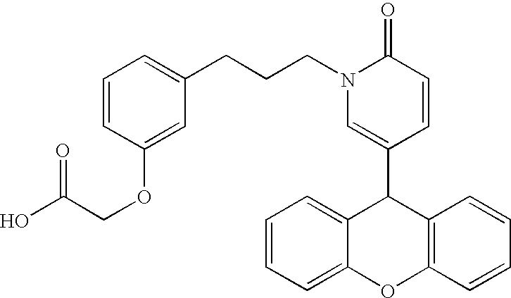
C(CN1C(=O)C=CC(C2C3=C(C=CC=C3)OC3=CC=CC=C23)=C1)CC1=CC=CC(OCC(O)=O)=C1
